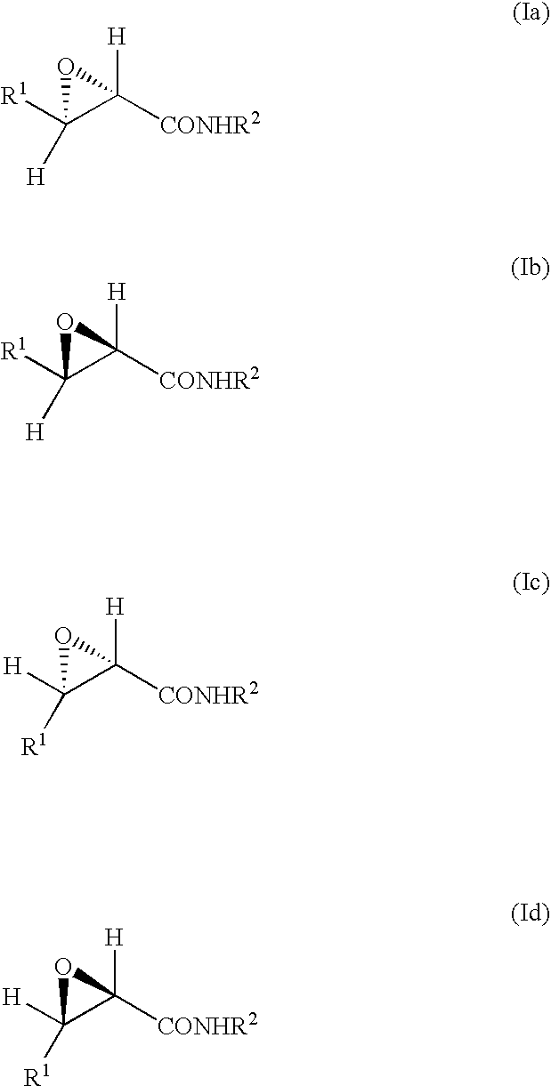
[CONHR2]C1([H])C([R1])([H])O1.[CONHR2]C1([H])C([R1])([H])O1.[CONHR2]C1([H])C([H])([R1])O1.[CONHR2]C1([H])C([H])([R1])O1
